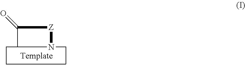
C(C)([Z]N)=O
